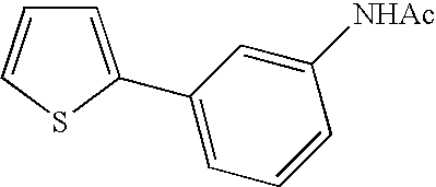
C1=C(C2=CC=CC([NHAc])=C2)SC=C1
